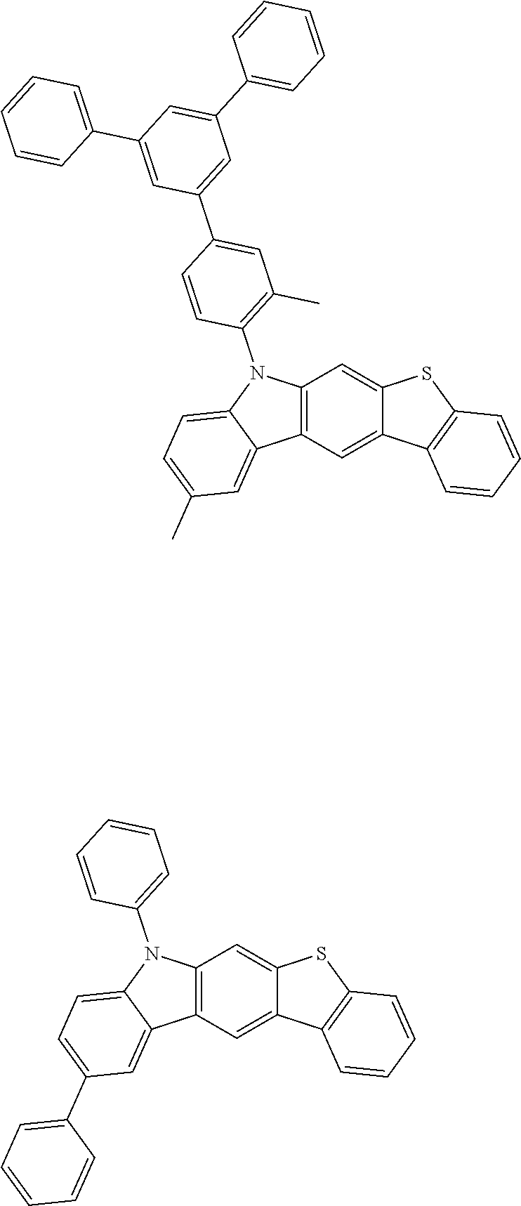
C12=C(C=C3C(=C1)SC1=C3C=CC=C1)C1=CC(C)=CC=C1N2C1=C(C)C=C(C2=CC(C3=CC=CC=C3)=CC(C3=CC=CC=C3)=C2)C=C1.C12=C(C=C3C(=C1)SC1=C3C=CC=C1)C1=CC(C3=CC=CC=C3)=CC=C1N2C1=CC=CC=C1
